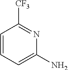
C1=CC=C(N)N=C1[CF3]
